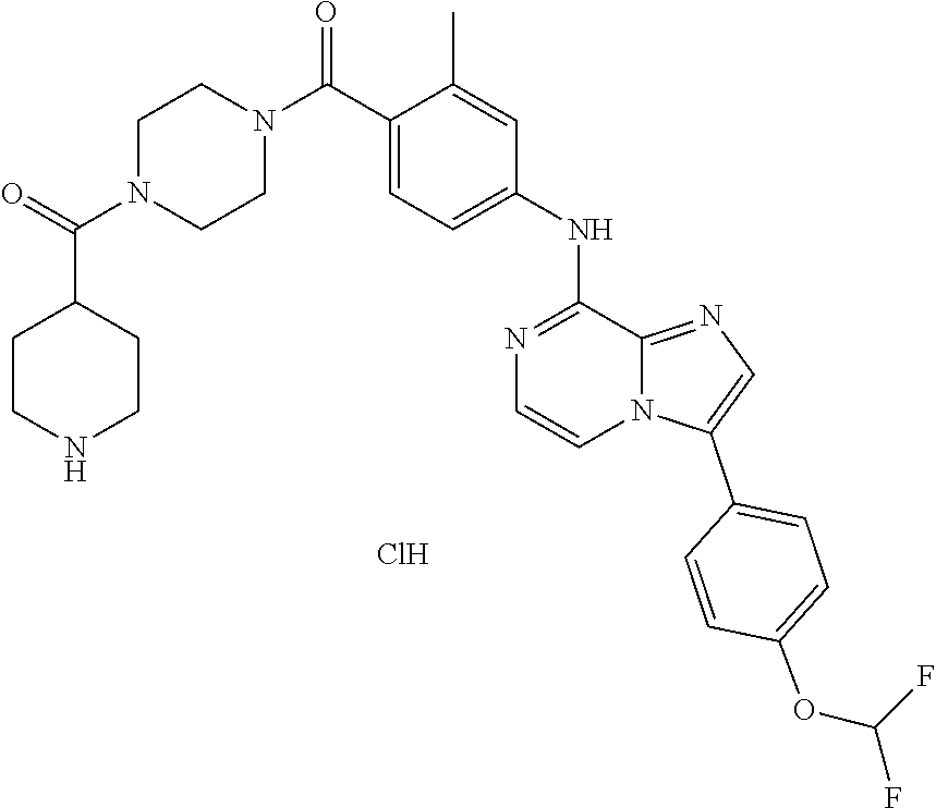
C1N(C(=O)C2CCNCC2)CCN(C(C2=CC=C(NC3=NC=CN4C3=NC=C4C3=CC=C(OC(F)F)C=C3)C=C2C)=O)C1.Cl
